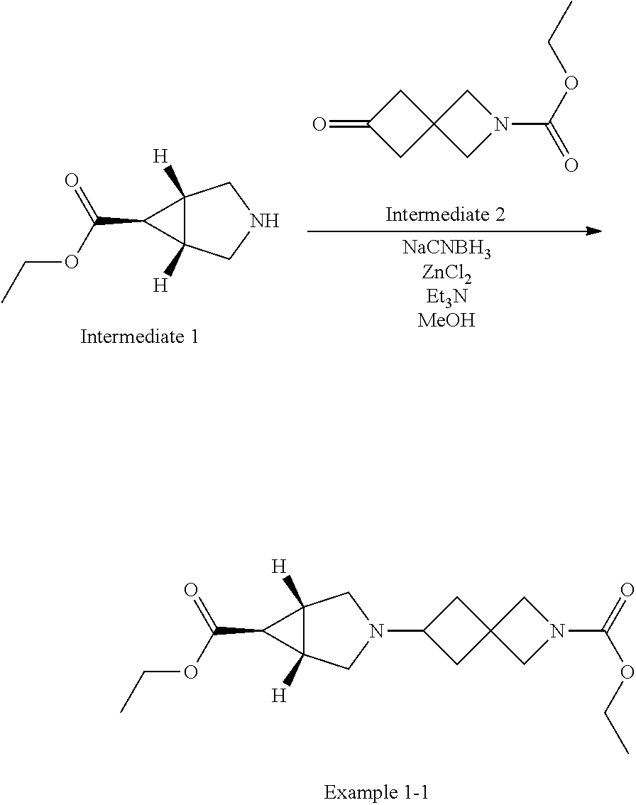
C12([H])C([H])(C1C(OCC)=O)CNC2.C1C(=O)CC12CN(C(OCC)=O)C2.C12([H])C([H])(C1C(OCC)=O)CN(C1CC3(C1)CN(C(OCC)=O)C3)C2
